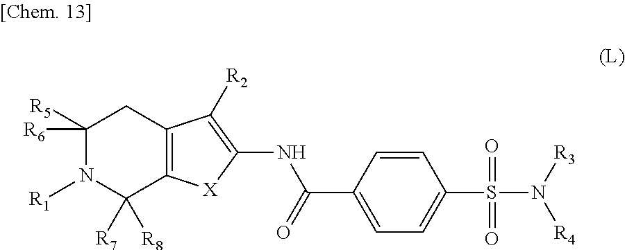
C1([R6])([R5])N([R1])C([R7])([R8])C2=C(C1)C([R2])=C(NC(C1=CC=C(S(=O)(=O)N([R3])[R4])C=C1)=O)[X]2
